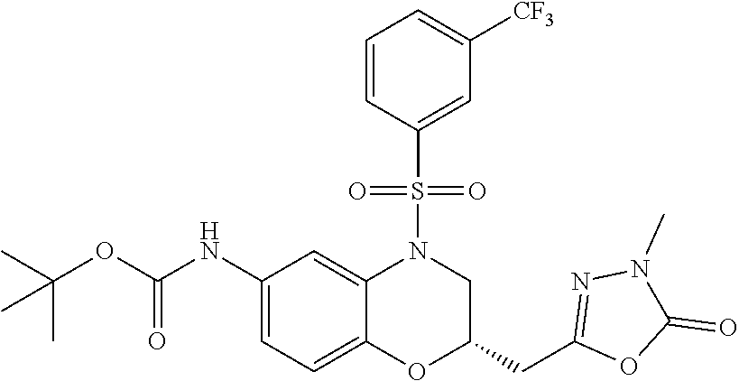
C1(NC(OC(C)(C)C)=O)=CC=C2C(=C1)N(S(C1=CC([CF3])=CC=C1)(=O)=O)CC(CC1=NN(C)C(=O)O1)O2
